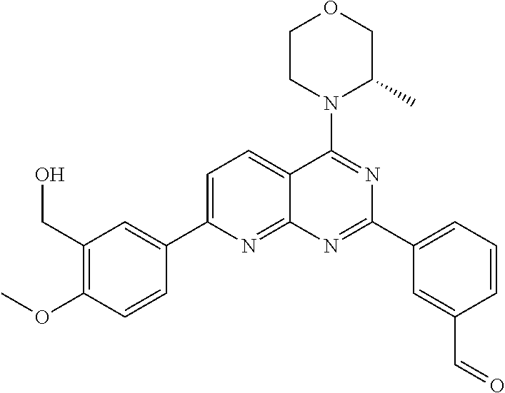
C1=C(C2=CC(CO)=C(OC)C=C2)N=C2C(=C1)C(N1C(C)COCC1)=NC(C1=CC=CC(C=O)=C1)=N2
